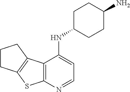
C12=C(N=CC=C1NC1CCC(N)CC1)SC1=C2CCC1
